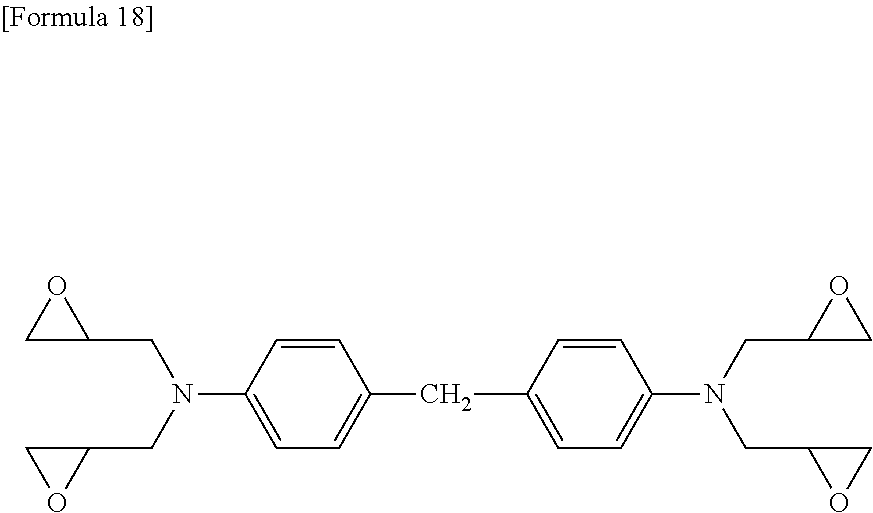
C1=CC(CC2=CC=C(N(CC3CO3)CC3OC3)C=C2)=CC=C1N(CC1CO1)CC1OC1
